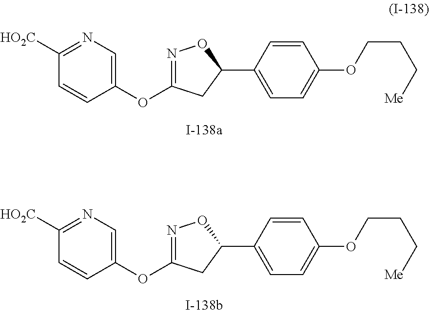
C1=CC(OC2=NOC(C3=CC=C(OCCC[Me])C=C3)C2)=CN=C1[HO2C].C1=CC(OC2=NOC(C3=CC=C(OCCC[Me])C=C3)C2)=CN=C1[HO2C]
